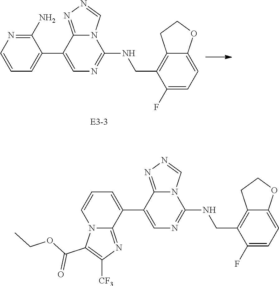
C1(C2=CC=CN=C2N)=CN=C(NCC2=C3C(=CC=C2F)OCC3)N2C1=NN=C2.C1(C2=CC=CN3C2=NC([CF3])=C3C(OCC)=O)=CN=C(NCC2=C3C(=CC=C2F)OCC3)N2C1=NN=C2
